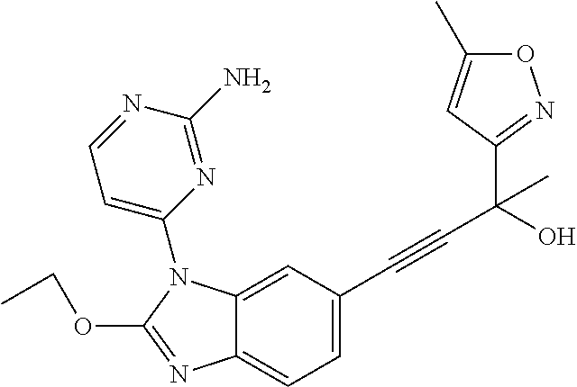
C12=CC(C#CC(O)(C)C3=NOC(C)=C3)=CC=C1N=C(OCC)N2C1=CC=NC(N)=N1
